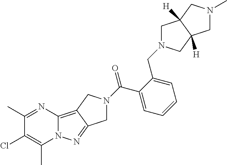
C1(C)=NC2=C3C(=NN2C(C)=C1Cl)CN(C(C1=CC=CC=C1CN1CC2([H])C([H])(C1)CN(C)C2)=O)C3
